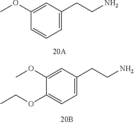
C1=C(CCN)C=C(OC)C=C1.C1=C(CCN)C=C(OC)C(OCC)=C1
